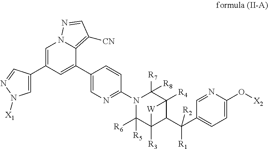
C1=C(C2=CN([X1])N=C2)C=C(C2=CN=C(N3C([R7])([R8])C4([R4])C(C(C5=CC=C(O[X2])N=C5)([R1])[R2])C([R3])(C3([R5])[R6])[W]4)C=C2)C2=C([CN])C=NN12
